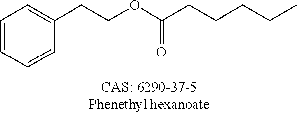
C1=CC=CC(CCOC(CCCCC)=O)=C1
